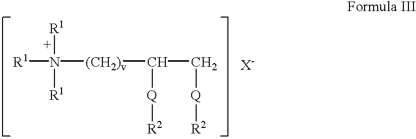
[R1]N([(CH2)v]C(C[Q][R2])[Q][R2])([R1])[R1].[X-]
